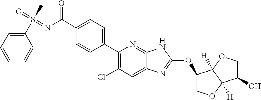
C1(C2=CC=C(C(N=S(=O)(C)C3=CC=CC=C3)=O)C=C2)=C(Cl)C=C2C(=N1)NC(OC1COC3([H])C1([H])OCC3O)=N2
